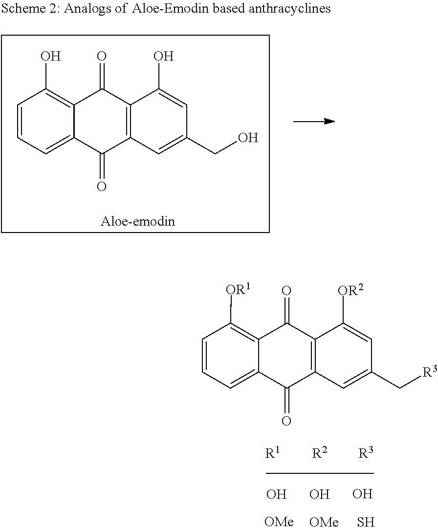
C1=CC=C2C(=C1O)C(=O)C1=C(C2=O)C=C(CO)C=C1O.[R1].[R2].[R3].O.O.O.S.C1=CC=C2C(=C1[OR1])C(=O)C1=C(C2=O)C=C(C[R3])C=C1[OR2]
